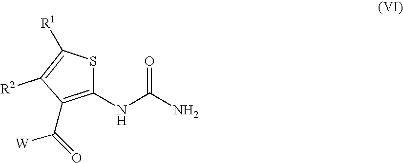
C1(NC(N)=O)=C(C([W])=O)C([R2])=C([R1])S1
